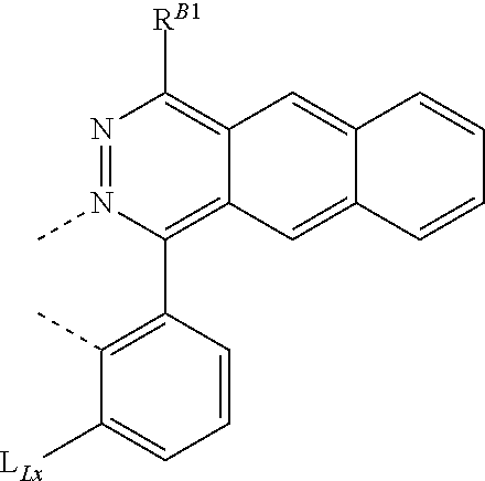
N1=N(C)C(C2=C(C)C([LLx])=CC=C2)=C2C(=C1[RB1])C=C1C(=C2)C=CC=C1
